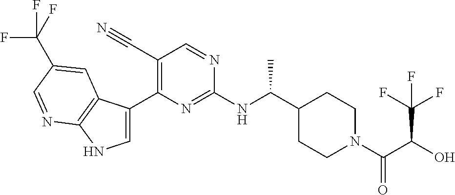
C1(C(NC2=NC(C3=CNC4=C3C=C(C(F)(F)F)C=N4)=C(C#N)C=N2)C)CCN(C(C(O)C(F)(F)F)=O)CC1
